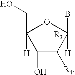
C1(O)C([R4])([R3])C(B)([H])OC1(CO)[H]
